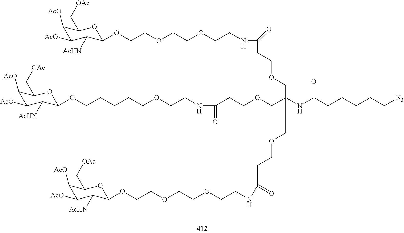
C1([AcO])C([AcO])C([AcHN])C(OCCOCCOCCNC(CCOCC(COCCC(=O)NCCOCCOCCOC2C([AcHN])C([AcO])C([AcO])C(C[OAc])O2)(COCCC(NCCOCCCCCOC2C([AcHN])C([AcO])C([AcO])C(C[OAc])O2)=O)NC(CCCCC[N3])=O)=O)OC1C[OAc]
